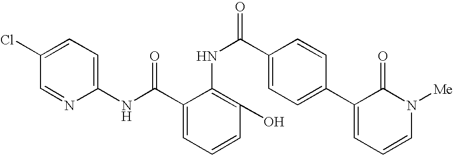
C1(NC(C2=CC=CC(O)=C2NC(C2=CC=C(C3=CC=CN([Me])C3=O)C=C2)=O)=O)=CC=C(Cl)C=N1
